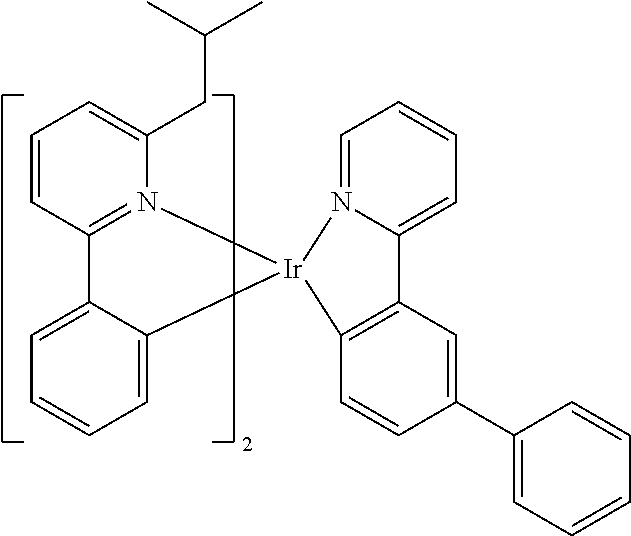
C1=CC2=N(C(CC(C)C)=C1)[Ir]1(C3=CC=CC=C23)C2=C(C=C(C3=CC=CC=C3)C=C2)C2=CC=CC=N21
